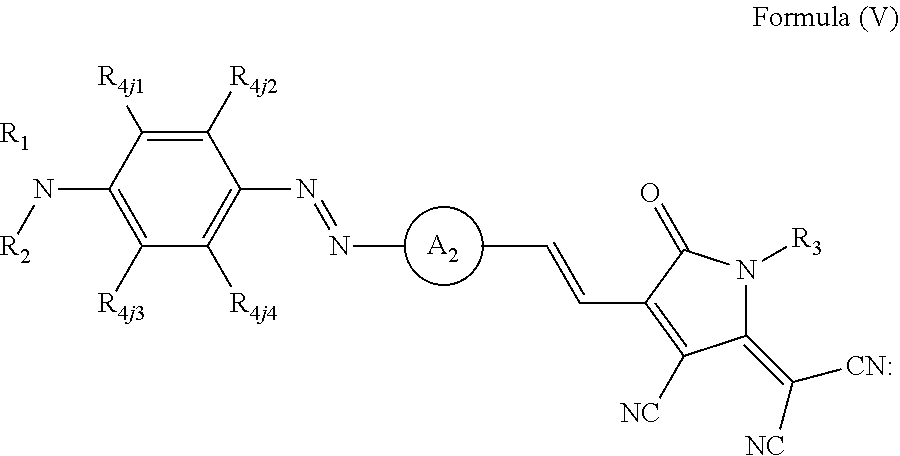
C1([R4j1])=C([R4j2])C(N=NC)=C([R4j4])C([R4j3])=C1N[R2].[R1].[A2].CC=CC1=C([NC])C(=C([CN:])[NC])N([R3])C1=O
